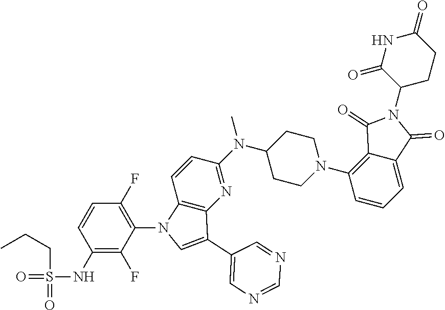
CN(C1=NC2=C(C=C1)N(C1=C(F)C=CC(NS(CCC)(=O)=O)=C1F)C=C2C1=CN=CN=C1)C1CCN(C2=C3C(=CC=C2)C(=O)N(C2CCC(=O)NC2=O)C3=O)CC1
